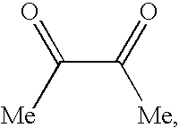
C(C(=O)[Me])([Me])=O
